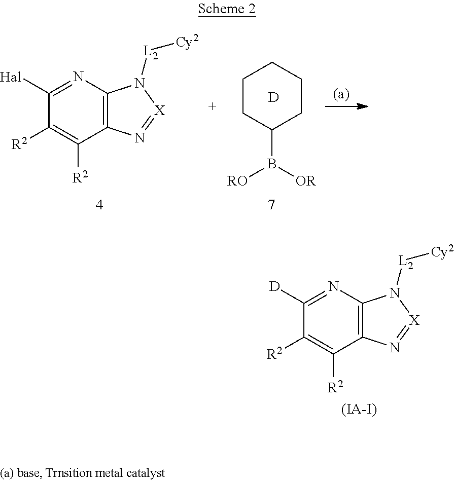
C1([D])=NC2=C(C([R2])=C1[R2])N=[X]N2[L2][Cy2].[(IA-I)].C1([Hal])=NC2=C(C([R2])=C1[R2])N=[X]N2[L2][Cy2].C1CC(B([RO])[OR])CCC1.[D]
